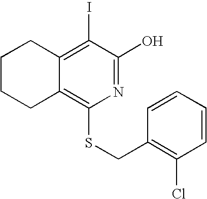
C12=C(I)C(O)=NC(SCC3=C(Cl)C=CC=C3)=C1CCCC2
